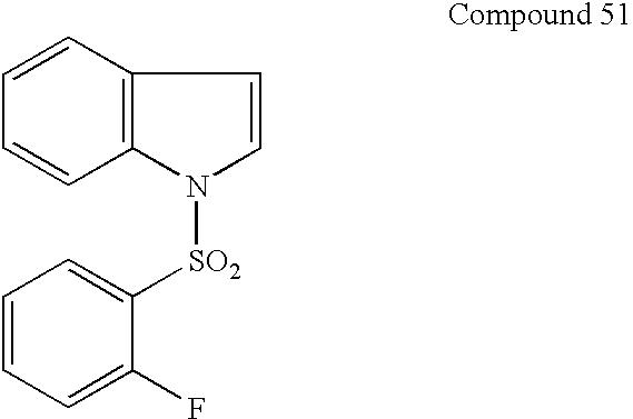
C12=C(C=CC=C1)C=CN2[SO2]C1=CC=CC=C1F
